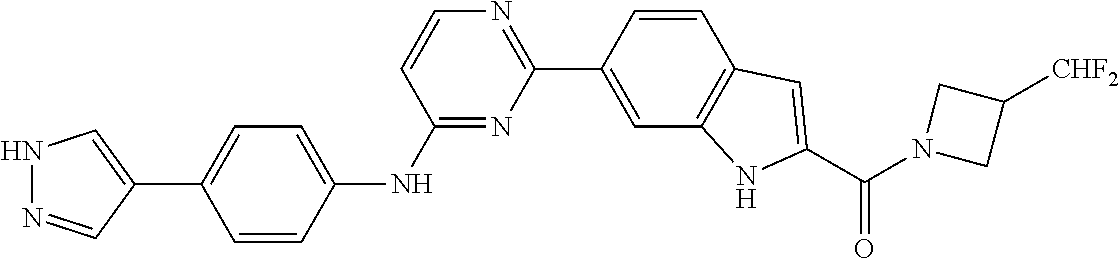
C1=CC(NC2=NC(C3=CC4=C(C=C3)C=C(C(N3CC([CHF2])C3)=O)N4)=NC=C2)=CC=C1C1=CNN=C1
